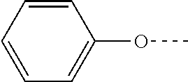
C1=CC=CC(OC)=C1
